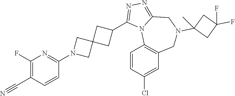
C1(F)=C(C#N)C=CC(N2CC3(C2)CC(C2=NN=C4N2C2=C(CN(C5(C)CC(F)(F)C5)C4)C=C(Cl)C=C2)C3)=N1
